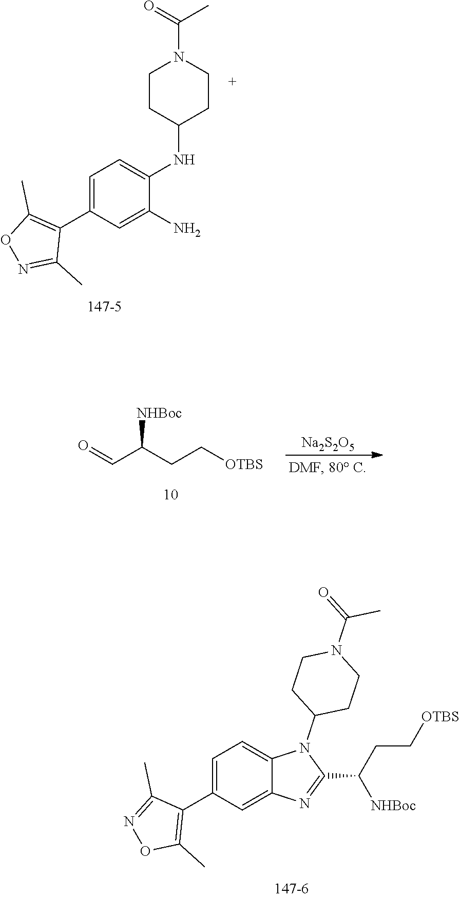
C1CC(NC2=CC=C(C3=C(C)ON=C3C)C=C2N)CCN1C(=O)C.O=CC(CC[OTBS])[NHBoc].[Na2S2O5].C1=C(C2=C(C)ON=C2C)C=C2C(=C1)N(C1CCN(C(=O)C)CC1)C(C([NHBoc])CC[OTBS])=N2
